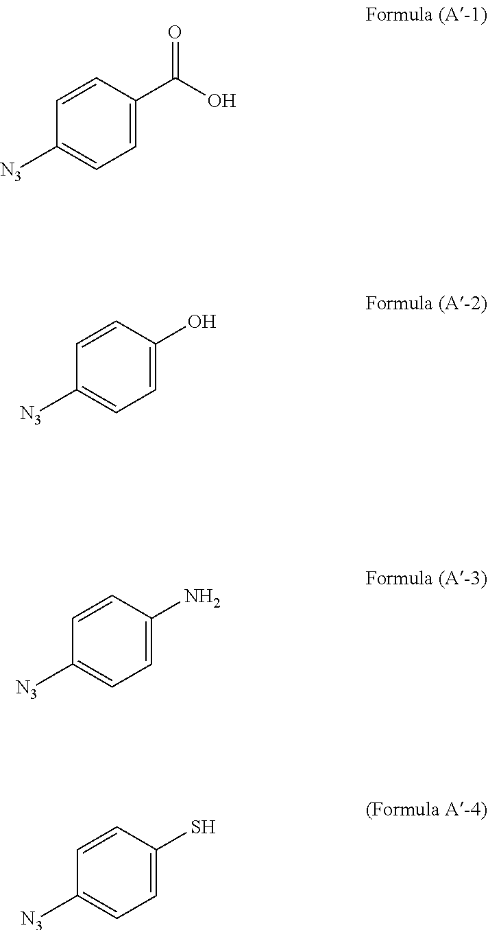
C1=CC(C(O)=O)=CC=C1[N3].C1=CC(O)=CC=C1[N3].C1=CC(N)=CC=C1[N3].C1=CC(S)=CC=C1[N3]
